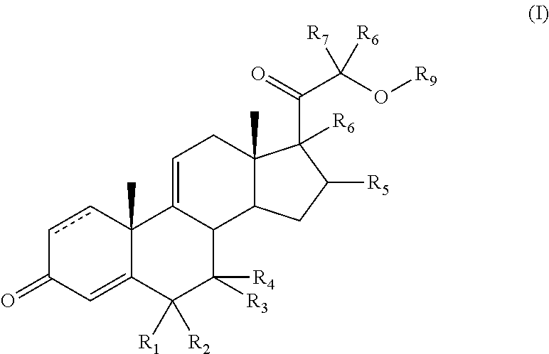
c1cC2(C)C(=CC1=O)C([R1])([R2])C([R4])([R3])C1C2=CCC2(C)C1CC([R5])C2(C(=O)C(O[R9])([R7])[R6])[R6]
